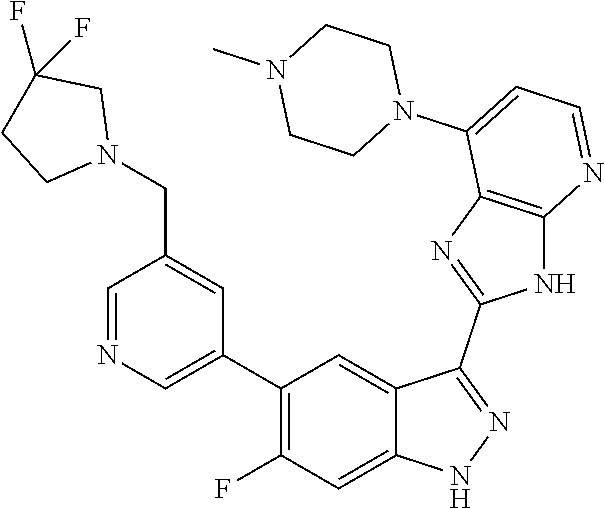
C1=NC=C(C2=C(F)C=C3C(=C2)C(C2=NC4=C(N2)N=CC=C4N2CCN(C)CC2)=NN3)C=C1CN1CC(F)(F)CC1
